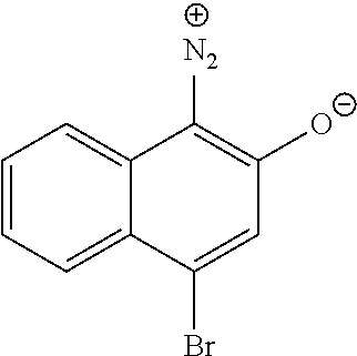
C1=CC=C2C(=C1)C([N2])=C([O-])C=C2Br
